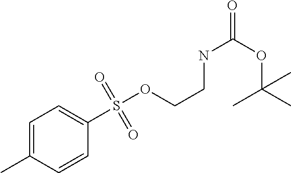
C1=C(C)C=CC(S(OCCNC(OC(C)(C)C)=O)(=O)=O)=C1
